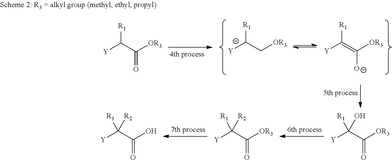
[R1]C(C[OR3])[Y].[R1]C(=C([OR3])[O-])[Y].[R1]C(C([OR3])=O)[Y].C(C([OR3])=O)([Y])([R1])O.C(C([OR3])=O)([Y])([R1])[R2].C(C(O)=O)([Y])([R1])[R2]
